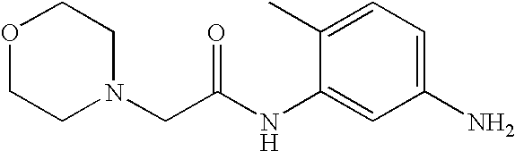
O1CCN(CC(NC2=CC(N)=CC=C2C)=O)CC1
